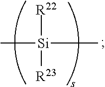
[R22][Si]([R23])(C)C
